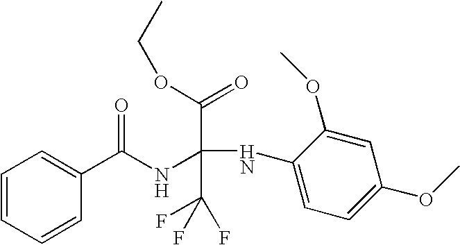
C1=CC=CC(C(NC(NC2=CC=C(OC)C=C2OC)(C(OCC)=O)C(F)(F)F)=O)=C1
